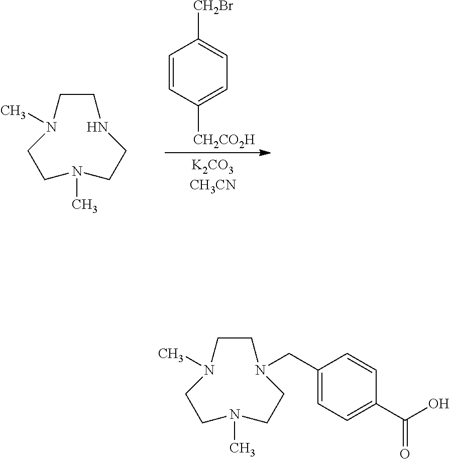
N1(C)CCN(C)CCNCC1.C1=CC([CH2CO2H])=CC=C1[CH2Br].N1(C)CCN(C)CCN(CC2=CC=C(C(O)=O)C=C2)CC1
